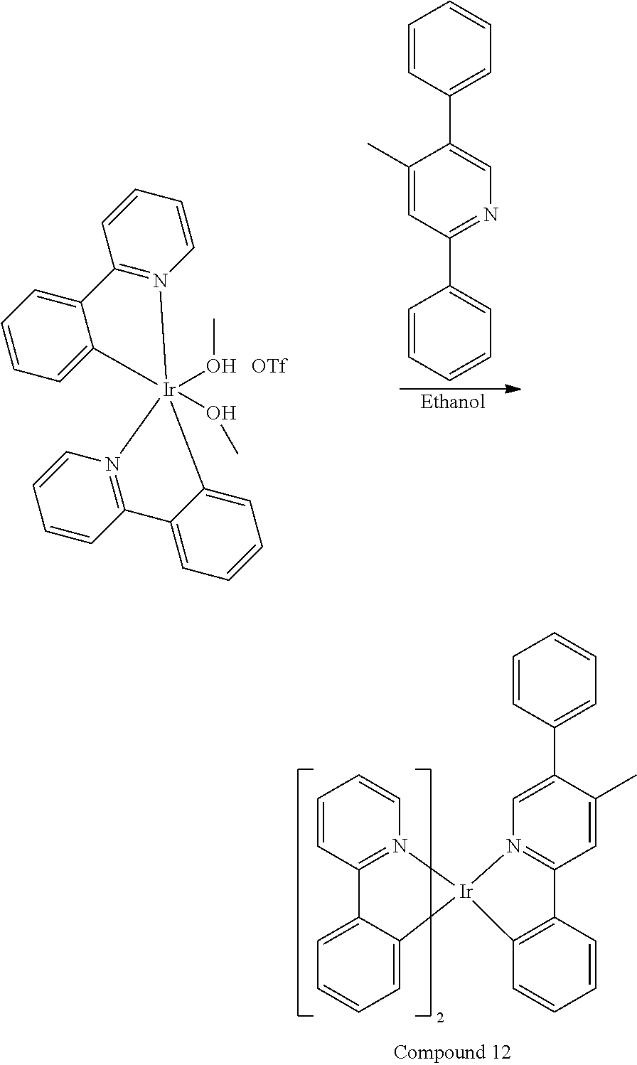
C1=CC(C2=CN=C(C3=CC=CC=C3)C=C2C)=CC=C1.C12=N(C=CC=C1)[Ir]1(OC)(OC)(C3=CC=CC=C23)N2=C(C=CC=C2)C2=CC=CC=C21.[OTf].[Ethanol].C1=CC2=N(C=C1)[Ir]1(C3=CC=CC=C23)N2=C(C=C(C)C(C3=CC=CC=C3)=C2)C2=C1C=CC=C2
